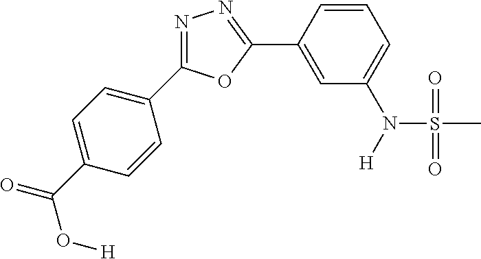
C1(C(=O)O[H])=CC=C(C2=NN=C(C3=CC(N([H])S(C)(=O)=O)=CC=C3)O2)C=C1
